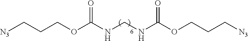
[N3]CCCOC(NCNC(OCCC[N3])=O)=O
